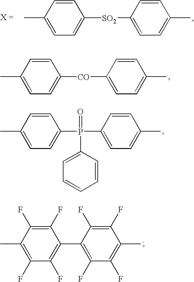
C1(C)=CC=C([SO2]C2=CC=C(C)C=C2)C=C1.C1(C)=CC=C([CO]C2=CC=C(C)C=C2)C=C1.C1(C)=CC=C(P(C2=CC=C(C)C=C2)(=O)C2=CC=CC=C2)C=C1.C1(C2=C(F)C(F)=C(C)C(F)=C2F)=C(F)C(F)=C(C)C(F)=C1F
